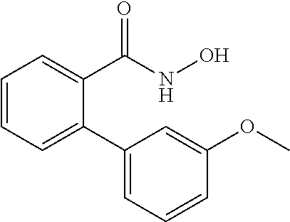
C1=CC=C(C2=CC=CC(OC)=C2)C(C(=O)NO)=C1
